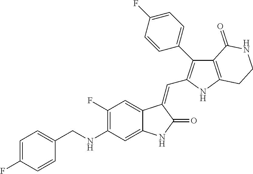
C1(F)=C(NCC2=CC=C(F)C=C2)C=C2C(=C1)C(=CC1=C(C3=CC=C(F)C=C3)C3=C(N1)CCNC3=O)C(=O)N2
